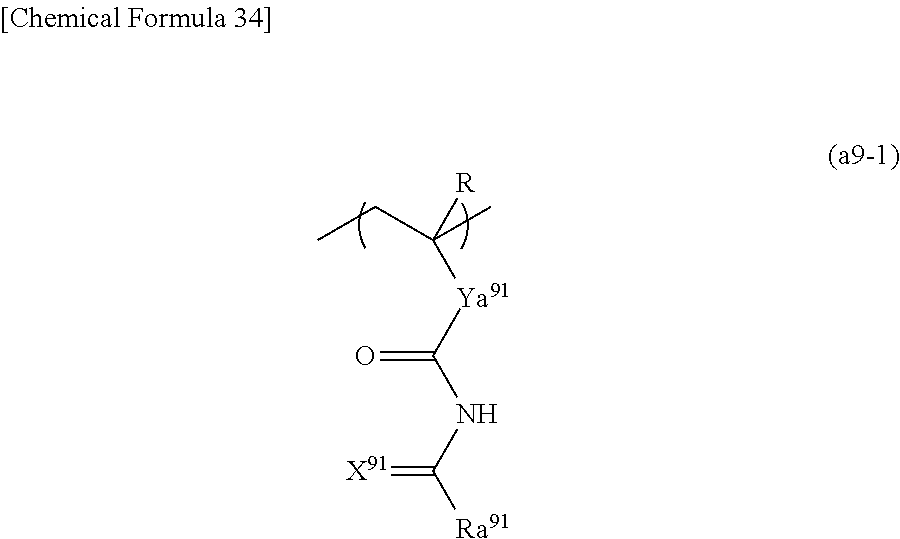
CCC(C)([R])[Ya91]C(=O)NC(=[X91])[Ra91]
